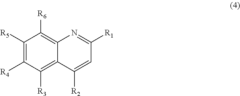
C1([R5])=C([R4])C([R3])=C2C(=C1[R6])N=C([R1])C=C2[R2]
